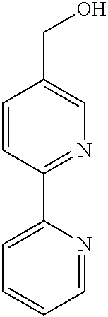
C1=CC(C2=CC=CC=N2)=NC=C1CO
